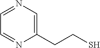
C1(CCS)=CN=CC=N1
